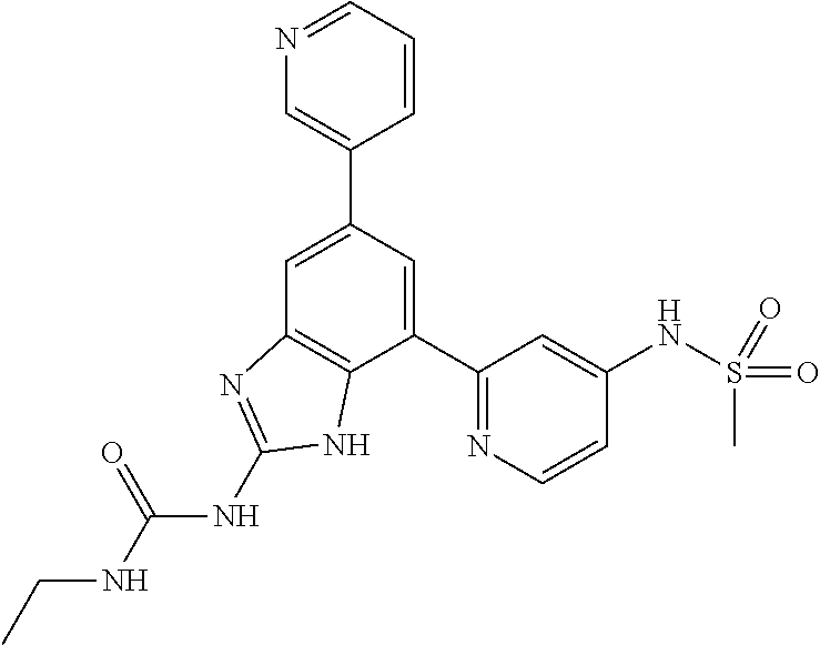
C1=C(C2=CN=CC=C2)C=C(C2=NC=CC(NS(C)(=O)=O)=C2)C2=C1N=C(NC(NCC)=O)N2
